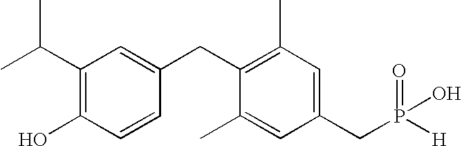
C1(C(C)C)=C(O)C=CC(CC2=C(C)C=C(CP([H])(=O)O)C=C2C)=C1
